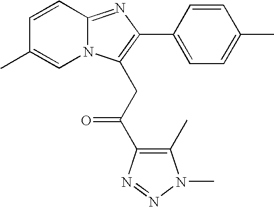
C1=CC2=NC(C3=CC=C(C)C=C3)=C(CC(=O)C3=C(C)N(C)N=N3)N2C=C1C
